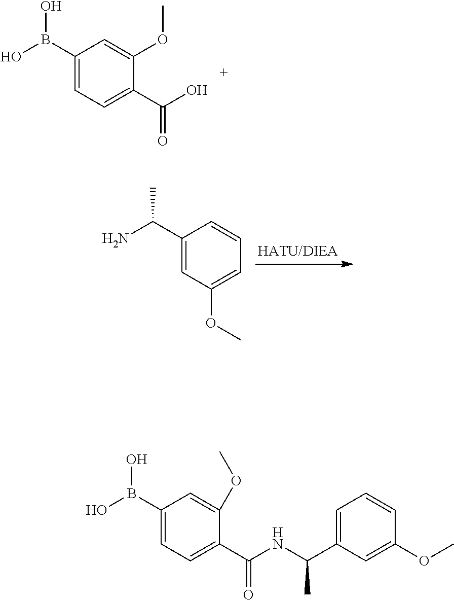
C1(B(O)O)=CC=C(C(O)=O)C(OC)=C1.C1(C(N)C)=CC(OC)=CC=C1.C1(B(O)O)=CC=C(C(NC(C2=CC=CC(OC)=C2)C)=O)C(OC)=C1
